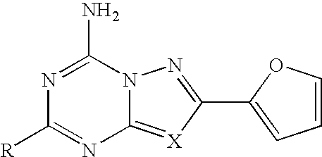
N1=C(N)N2C(=[X]C(C3=CC=CO3)=N2)N=C1[R]
